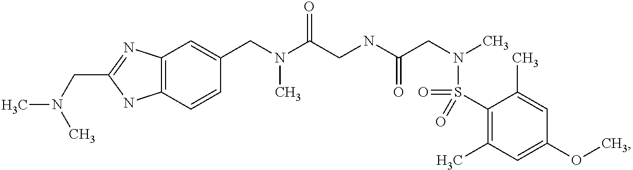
C1(CN(C(CNC(CN(C)S(C2=C(C)C=C(OC)C=C2C)(=O)=O)=O)=O)C)=CC2=C(C=C1)NC(CN(C)C)=N2
